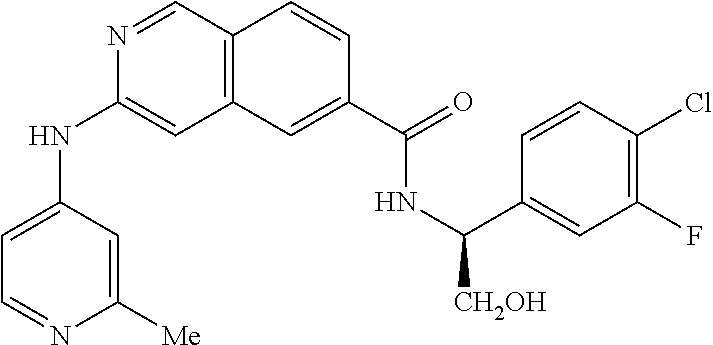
N1=CC2=C(C=C1NC1=CC=NC([Me])=C1)C=C(C(=O)NC(C1=CC(F)=C(Cl)C=C1)[CH2OH])C=C2
